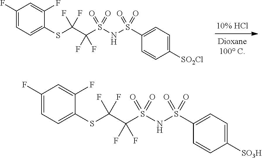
[10% HCl].C1(S(NS(C(C(SC2=CC=C(F)C=C2F)(F)F)(F)F)(=O)=O)(=O)=O)=CC=C([SO2Cl])C=C1.C1(S(NS(C(C(SC2=CC=C(F)C=C2F)(F)F)(F)F)(=O)=O)(=O)=O)=CC=C([SO3H])C=C1
